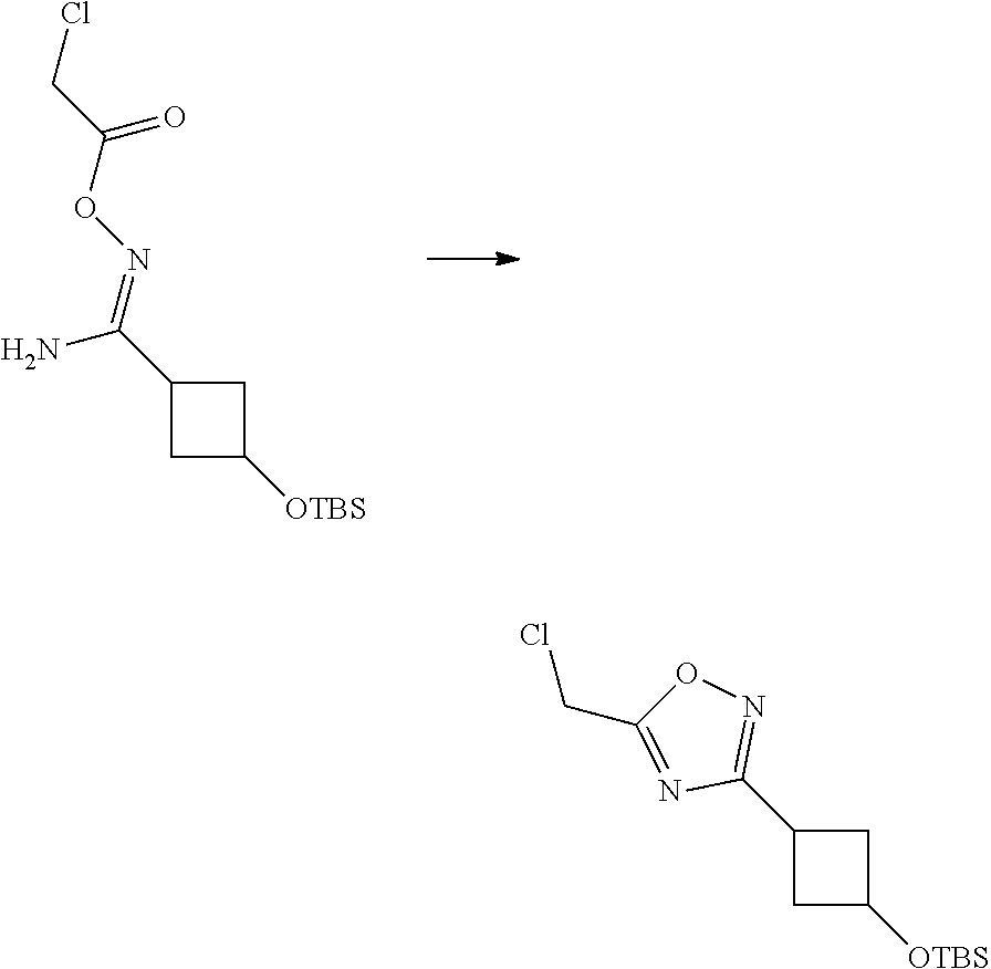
C1C([OTBS])CC1C(=NOC(CCl)=O)N.C1C([OTBS])CC1C1=NOC(CCl)=N1
